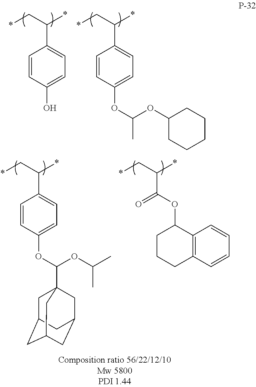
*CC(*)C1=CC=C(O)C=C1.*CC(*)C1=CC=C(OC(OC2CCCCC2)C)C=C1.*CC(*)C(=O)OC1CCCC2=C1C=CC=C2.*CC(*)C1=CC=C(OC(OC(C)C)C23CC4CC(CC(C2)C4)C3)C=C1
